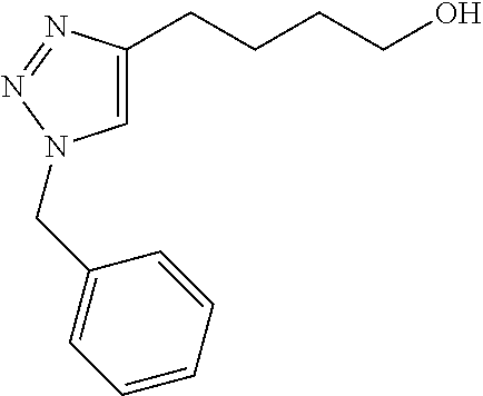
C1=C(CCCCO)N=NN1CC1=CC=CC=C1
